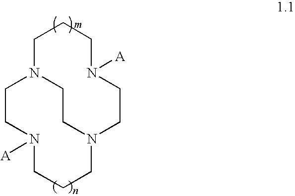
C1N2CCN(CCCN([A])CC2)CCN([A])CC1
